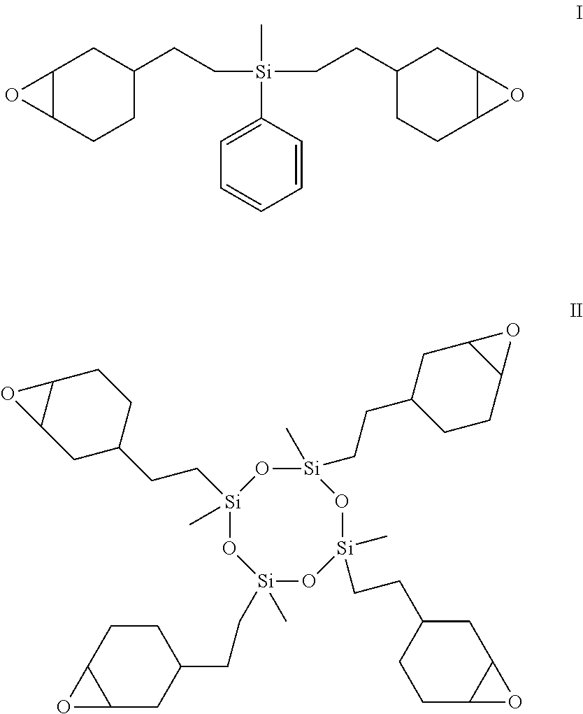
C([Si](CCC1CCC2C(C1)O2)(C)C1=CC=CC=C1)CC1CC2C(CC1)O2.[Si]1(CCC2CCC3C(C2)O3)(C)O[Si](C)(CCC2CCC3C(C2)O3)O[Si](C)(CCC2CCC3C(C2)O3)O[Si](C)(CCC2CCC3C(C2)O3)O1
